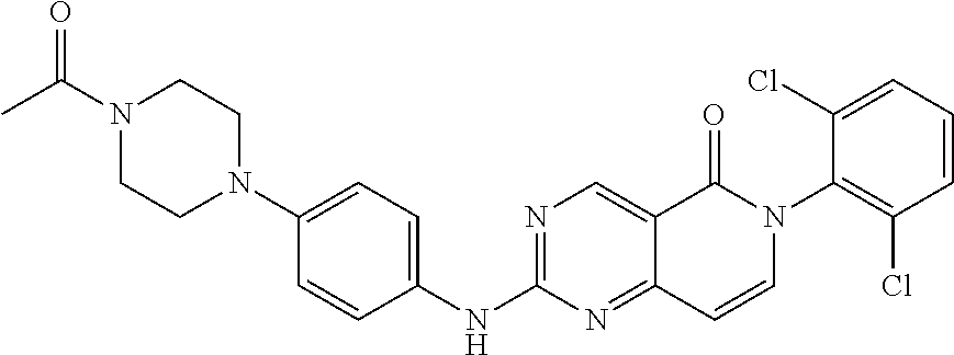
N1(C(C)=O)CCN(C2=CC=C(NC3=NC=C4C(=N3)C=CN(C3=C(Cl)C=CC=C3Cl)C4=O)C=C2)CC1
